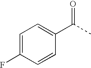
C1=C(F)C=CC(C(C)=O)=C1
